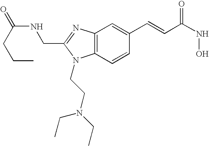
C12=C(N=C(CNC(CCC)=O)N1CCN(CC)CC)C=C(C=CC(NO)=O)C=C2
